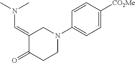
C1(=CN(C)C)CN(C2=CC=C([CO2Me])C=C2)CCC1=O
